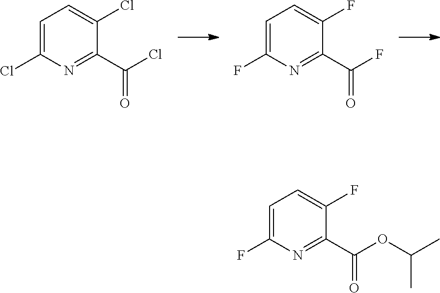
N1=C(C(OC(C)C)=O)C(F)=CC=C1F.N1=C(C(Cl)=O)C(Cl)=CC=C1Cl.N1=C(C(F)=O)C(F)=CC=C1F
